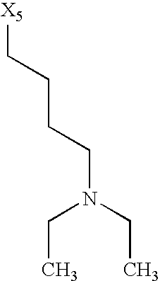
[X5]CCCCN(CC)CC
